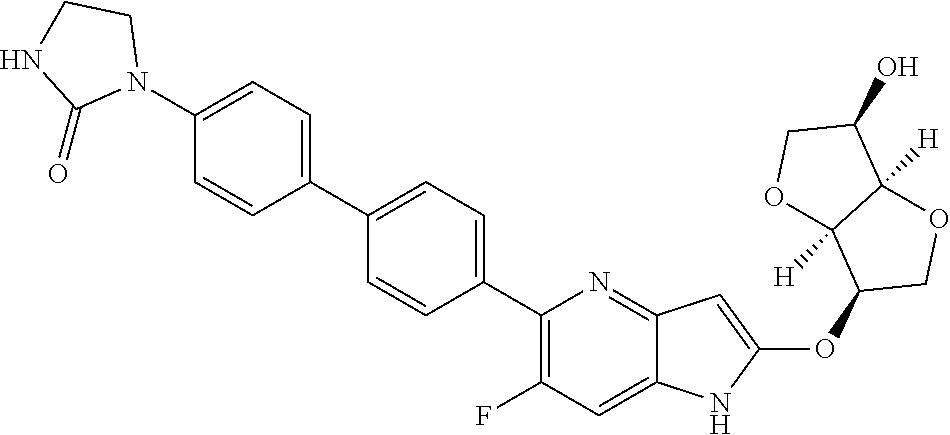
C1(C2=CC=C(C3=C(F)C=C4C(=N3)C=C(OC3COC5([H])C3([H])OCC5O)N4)C=C2)=CC=C(N2CCNC2=O)C=C1
